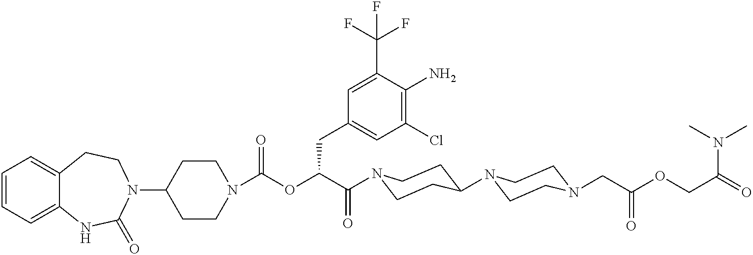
C1(N2CCC3=CC=CC=C3NC2=O)CCN(C(OC(C(=O)N2CCC(N3CCN(CC(OCC(=O)N(C)C)=O)CC3)CC2)CC2=CC(Cl)=C(N)C(C(F)(F)F)=C2)=O)CC1
